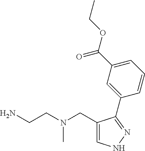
C1=C(CN(CCN)C)C(C2=CC(C(OCC)=O)=CC=C2)=NN1
